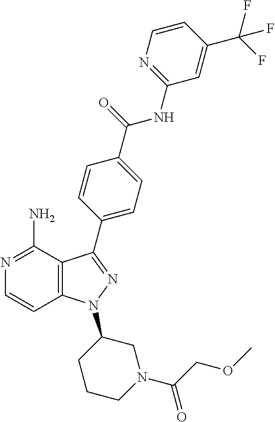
C12=C(C(N)=NC=C1)C(C1=CC=C(C(=O)NC3=NC=CC(C(F)(F)F)=C3)C=C1)=NN2C1CCCN(C(COC)=O)C1
